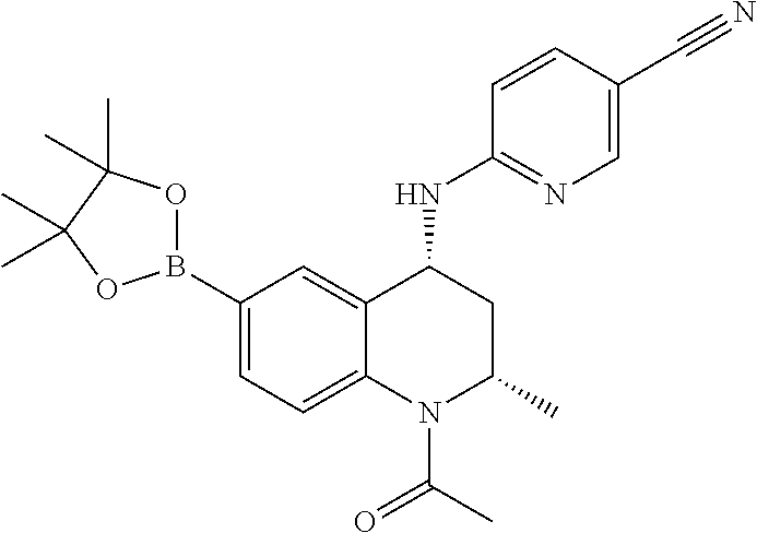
C1(B2OC(C)(C)C(C)(C)O2)=CC=C2C(=C1)C(NC1=NC=C(C#N)C=C1)CC(C)N2C(C)=O
